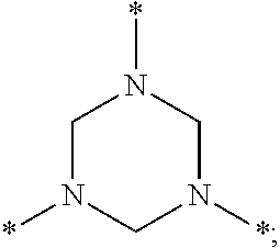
*N1CN(*)CN(*)C1
